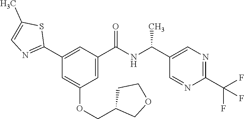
C1(C2=NC=C(C)S2)=CC(C(NC(C2=CN=C(C(F)(F)F)N=C2)C)=O)=CC(OCC2COCC2)=C1
